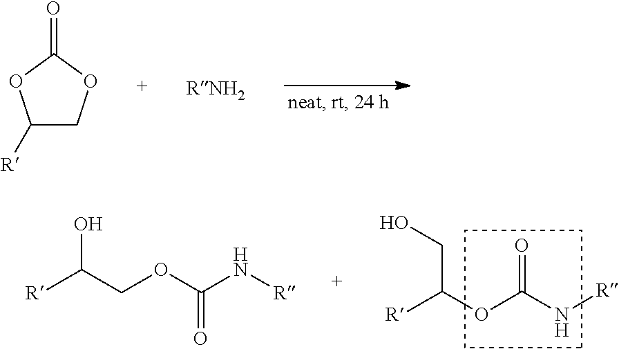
C1([R])COC(=O)O1.[R]C(OC(N[R])=O)CO.[R]C(COC(N[R])=O)O
